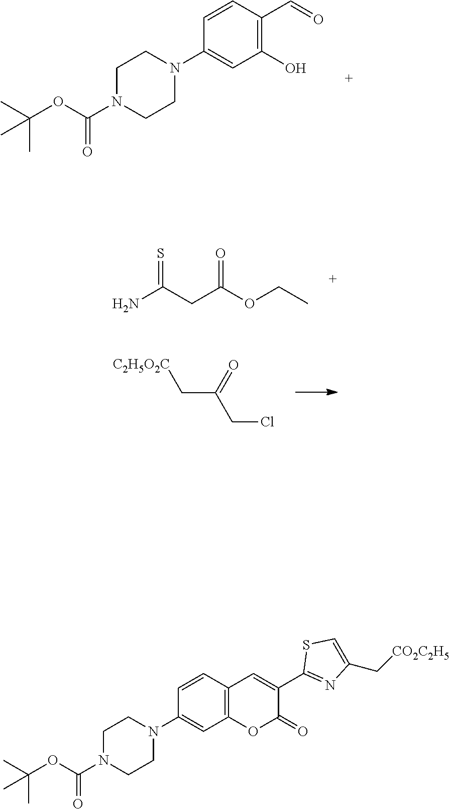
C1(N2CCN(C(OC(C)(C)C)=O)CC2)=CC(O)=C(C=O)C=C1.NC(CC(OCC)=O)=S.[C2H5O2C]CC(CCl)=O.C1(N2CCN(C(OC(C)(C)C)=O)CC2)=CC2=C(C=C1)C=C(C1=NC(C[CO2C2H5])=CS1)C(=O)O2
